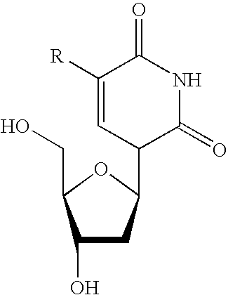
C1(O)CC(C2C(=O)NC(=O)C([R])=C2)OC1CO
